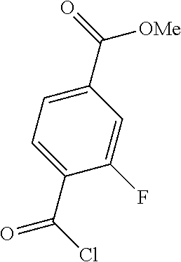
C1=C(F)C(C(Cl)=O)=CC=C1C(=O)[OMe]
